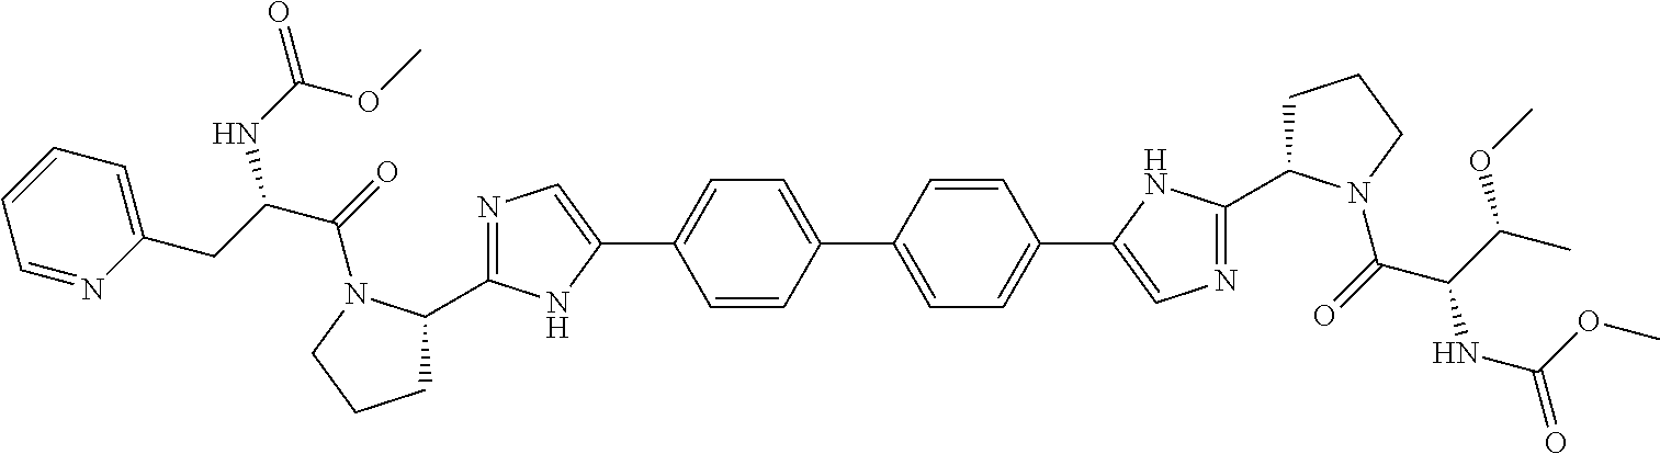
N1=C(C2CCCN2C(=O)C(CC2=CC=CC=N2)NC(=O)OC)NC(C2=CC=C(C3=CC=C(C4=CN=C(C5CCCN5C(=O)C(C(C)OC)NC(=O)OC)N4)C=C3)C=C2)=C1
